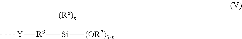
[Y]([R9][Si]([(R8)x])[(OR7)3-x])C
